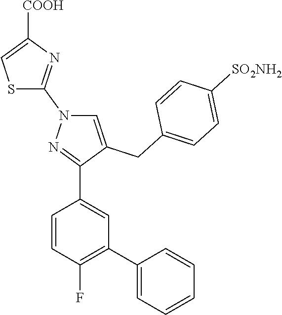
C1=CC(F)=C(C2=CC=CC=C2)C=C1C1=NN(C2=NC([COOH])=CS2)C=C1CC1=CC=C([SO2NH2])C=C1
